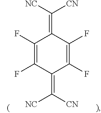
C(=C1C(F)=C(F)C(=C([CN])[NC])C(F)=C1F)([NC])[CN]
